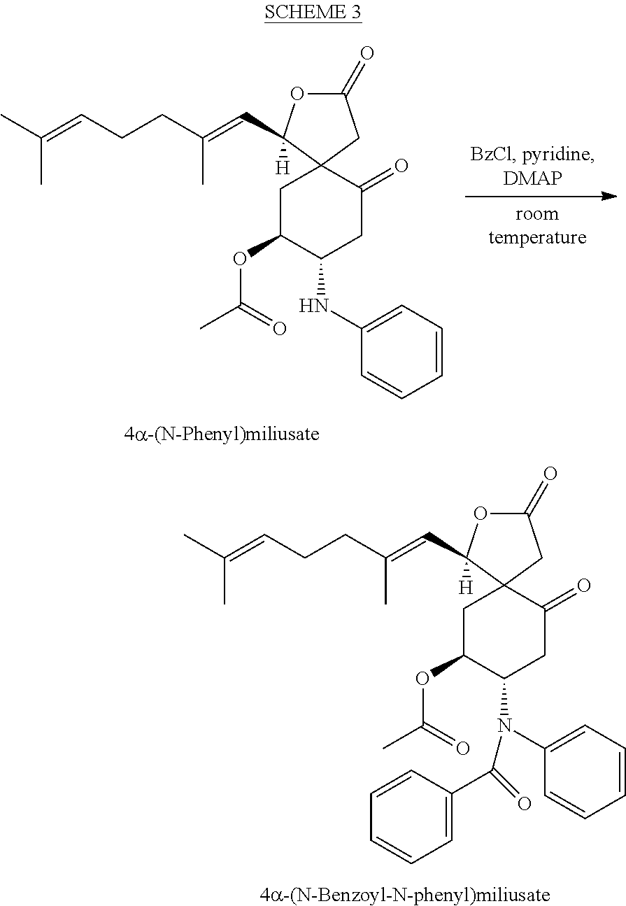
C1C(OC(C)=O)C(NC2=CC=CC=C2)CC(=O)C12CC(=O)OC2(C=C(CCC=C(C)C)C)[H].C1C(OC(C)=O)C(N(C2=CC=CC=C2)C(C2=CC=CC=C2)=O)CC(=O)C12CC(=O)OC2(C=C(CCC=C(C)C)C)[H]
